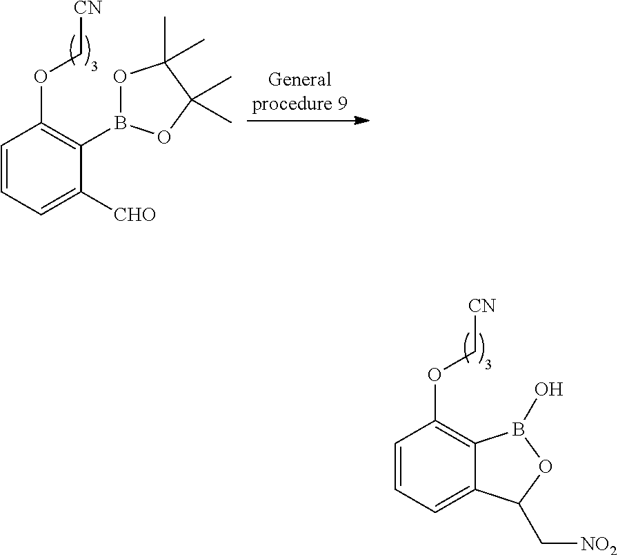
C1=CC=C([CHO])C(B2OC(C)(C)C(C)(C)O2)=C1OC[CN].C1=CC=C2C(=C1OC[CN])B(O)OC2C[NO2]
